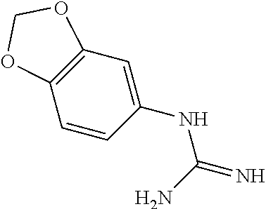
C1=CC(NC(=N)N)=CC2=C1OCO2
